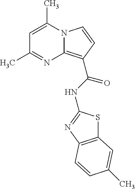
C1=C(C)N2C(=C(C(NC3=NC4=C(S3)C=C(C)C=C4)=O)C=C2)N=C1C
